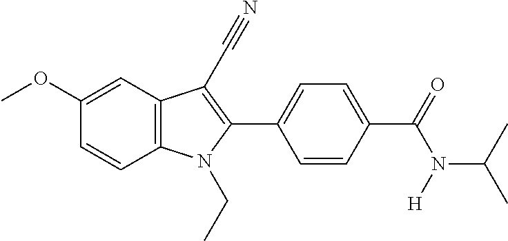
C1(OC)=CC2=C(C=C1)N(CC)C(C1=CC=C(C(N(C(C)C)[H])=O)C=C1)=C2C#N
